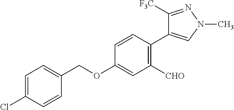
C1(OCC2=CC=C(Cl)C=C2)=CC([CHO])=C(C2=CN(C)N=C2[F3C])C=C1
